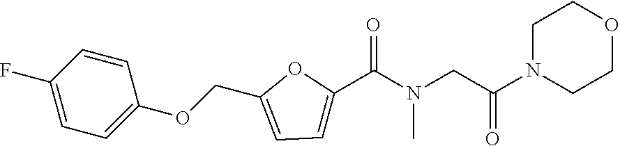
C1=CC(F)=CC=C1OCC1=CC=C(C(N(CC(N2CCOCC2)=O)C)=O)O1
